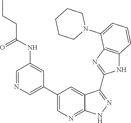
C1CCCCN1C1=CC=CC2=C1N=C(C1=NNC3=NC=C(C4=CN=CC(NC(CCC)=O)=C4)C=C31)N2
